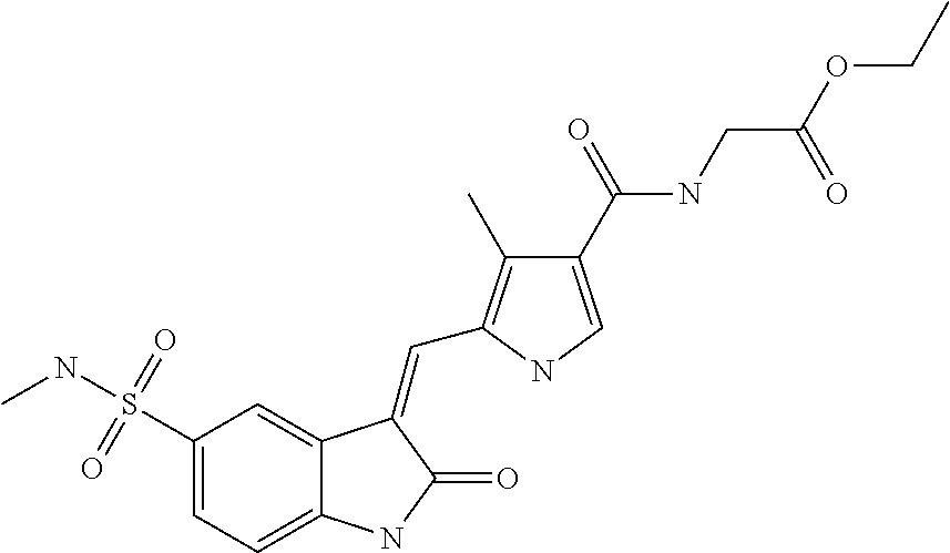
C1(S(NC)(=O)=O)=CC=C2C(=C1)C(=CC1=C(C)C(C(=O)NCC(OCC)=O)=CN1)C(=O)N2
